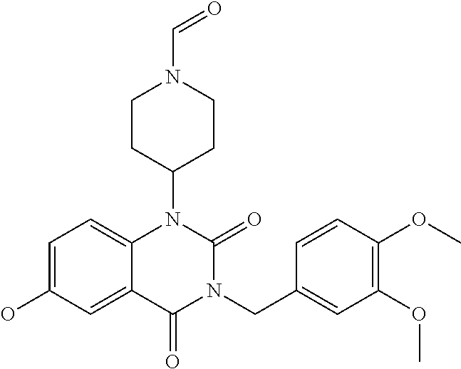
C1=C(O)C=C2C(=C1)N(C1CCN(C=O)CC1)C(=O)N(CC1=CC(OC)=C(OC)C=C1)C2=O
